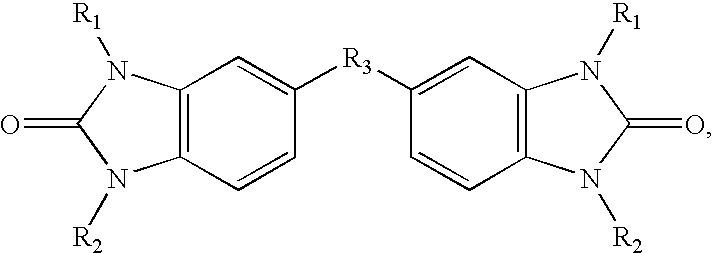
C12=C(N([R1])C(=O)N1[R2])C=C([R3]C1=CC3=C(C=C1)N([R2])C(=O)N3[R1])C=C2
